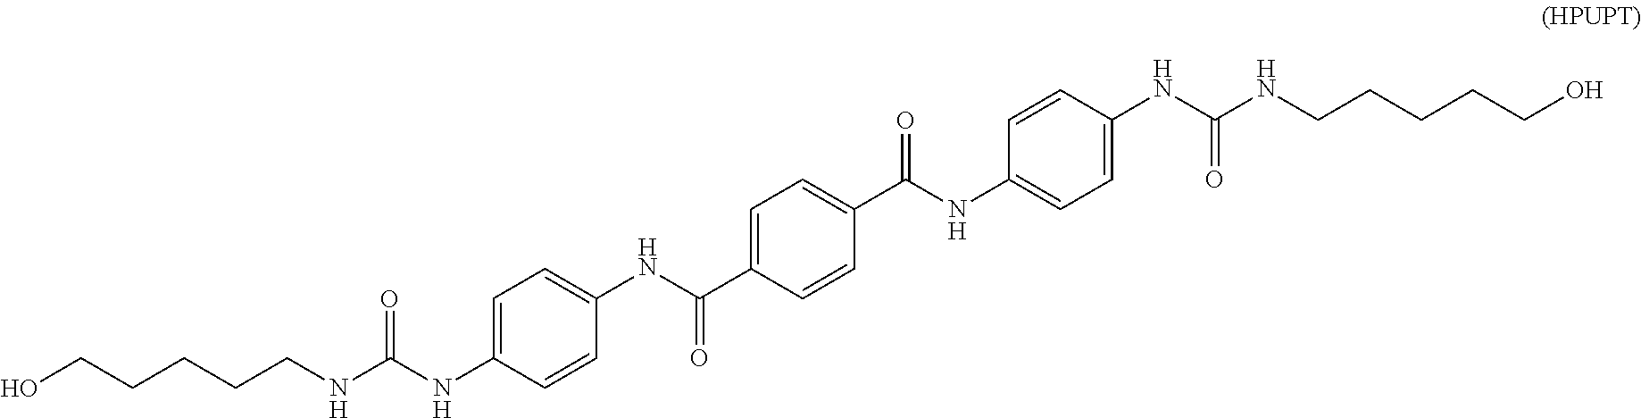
C1=C(NC(NCCCCCO)=O)C=CC(NC(C2=CC=C(C(NC3=CC=C(NC(NCCCCCO)=O)C=C3)=O)C=C2)=O)=C1
